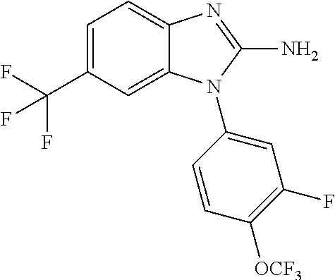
C12=CC(C(F)(F)F)=CC=C1N=C(N)N2C1=CC(F)=C([OCF3])C=C1
